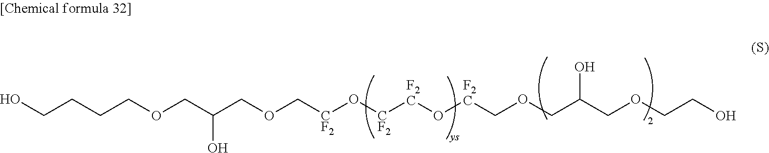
OCCOCC(COC[F2C]O[F2C][CF2]O[CF2]COCC(COCCCCO)O)O
